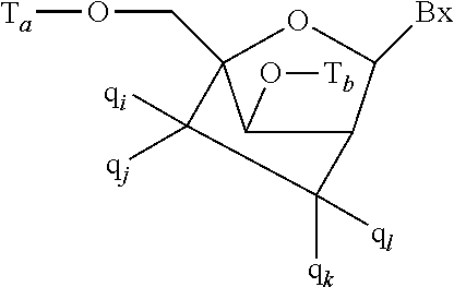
C1(O[Tb])C2C([qk])([ql])C([qi])([qj])C1(CO[Ta])OC2[Bx]
